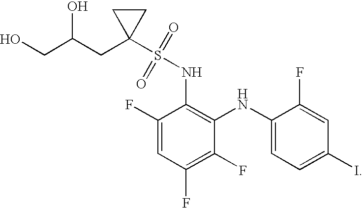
OCC(CC1(S(=O)(=O)NC2=C(NC3=CC=C(I)C=C3F)C(F)=C(F)C=C2F)CC1)O
